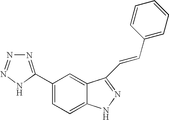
C1(C2=NN=NN2)=CC=C2C(=C1)C(C=CC1=CC=CC=C1)=NN2
